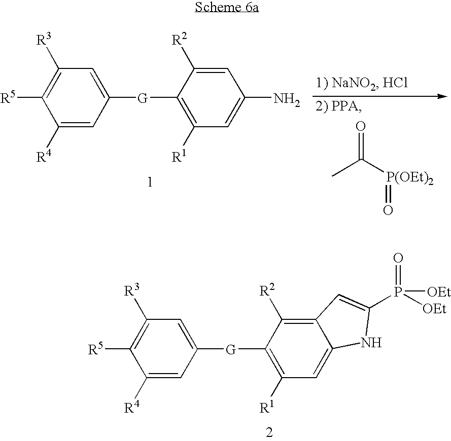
C1([R4])=CC([G]C2=C([R1])C=C(N)C=C2[R2])=CC([R3])=C1[R5].O=C([P(OEt)2]=O)C.C1([R4])=CC([G]C2=C([R1])C=C3C(=C2[R2])C=C(P([OEt])(=O)[OEt])N3)=CC([R3])=C1[R5]
